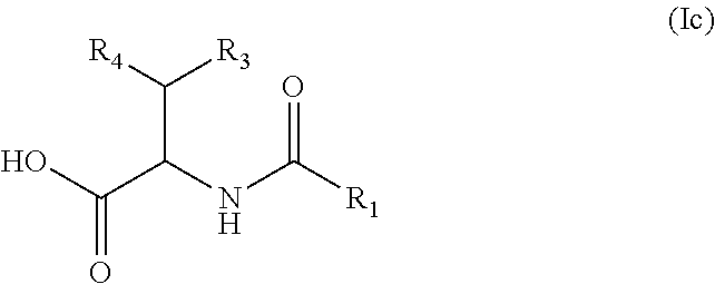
OC(C(NC([R1])=O)C([R4])[R3])=O
